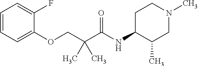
C1=CC=C(OCC(C(NC2C(C)CN(C)CC2)=O)(C)C)C(F)=C1
